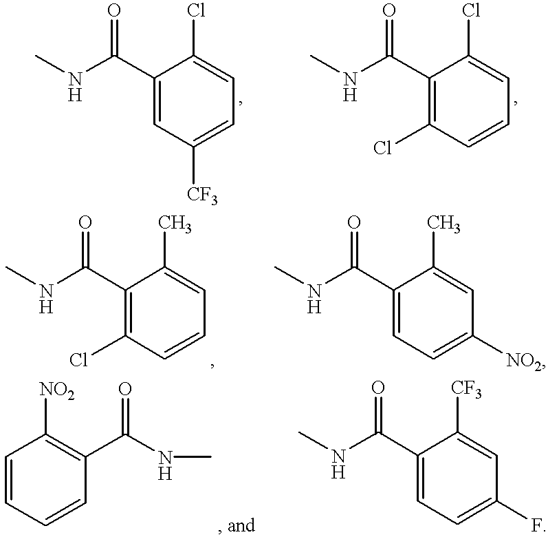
CNC(C1=CC([CF3])=CC=C1Cl)=O.CNC(C1=C(Cl)C=CC=C1Cl)=O.CNC(C1=C(Cl)C=CC=C1C)=O.CNC(C1=CC=C([NO2])C=C1C)=O.C1=CC=CC(C(NC)=O)=C1[NO2].CNC(C1=CC=C(F)C=C1[CF3])=O
